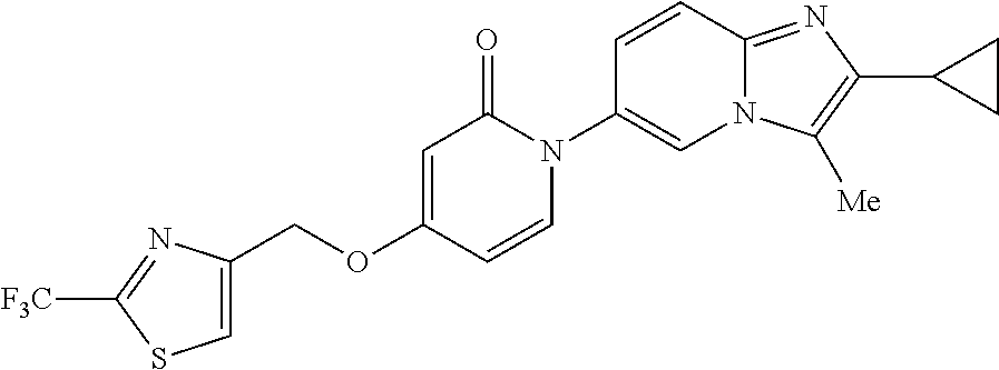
C(OC1=CC(=O)N(C2=CN3C(=NC(C4CC4)=C3[Me])C=C2)C=C1)C1=CSC([F3C])=N1
